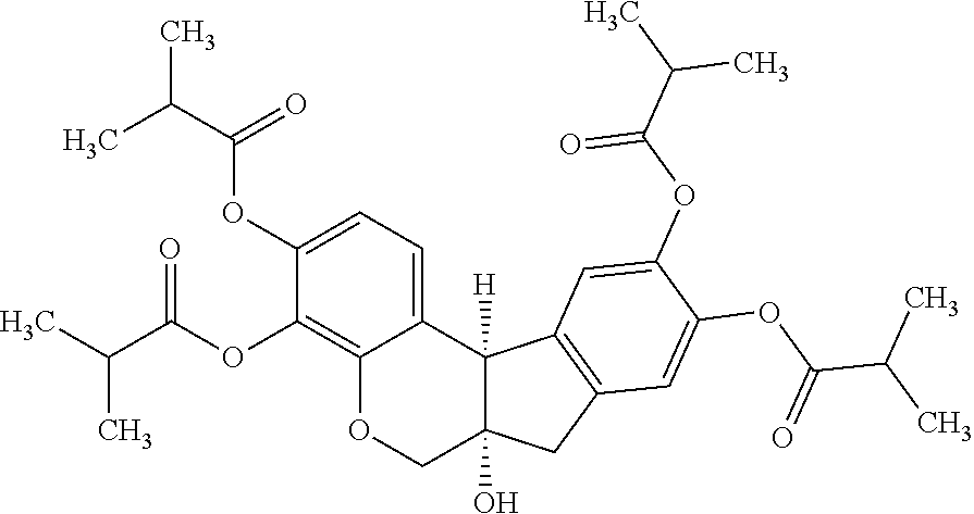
C12=C(OC(C(C)C)=O)C(OC(C(C)C)=O)=CC=C1C1([H])C(O)(CO2)CC2=C1C=C(OC(C(C)C)=O)C(OC(C(C)C)=O)=C2
